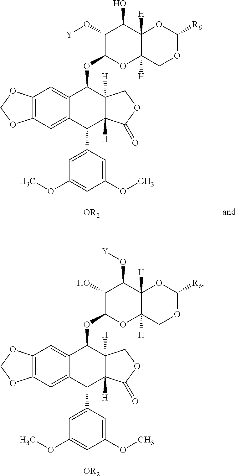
C12=C(C=C3C(=C1)C(OC1C(O[Y])C(O)C4([H])C([H])(O1)COC([R6])O4)C1([H])C([H])(C3C3=CC(OC)=C([OR2])C(OC)=C3)C(=O)OC1)OCO2.C12=C(C=C3C(=C1)C(OC1C(O)C(O[Y])C4([H])C([H])(O1)COC([R6])O4)C1([H])C([H])(C3C3=CC(OC)=C([OR2])C(OC)=C3)C(=O)OC1)OCO2
